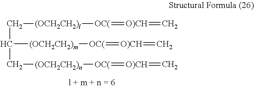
C(C[(OCH2CH2)l][OC(]=[O)CH]=C)(C[(OCH2CH2)n][OC(]=[O)CH]=C)[(OCH2CH2)m][OC(]=[O)CH]=C
